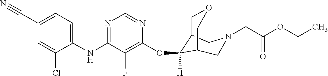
C1(NC2=NC=NC(OC3([H])C4COCC3CN(CC(OCC)=O)C4)=C2F)=CC=C(C#N)C=C1Cl
